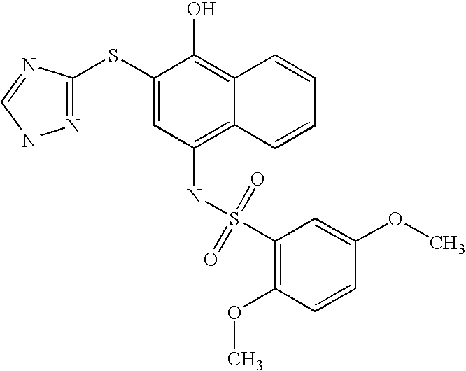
N(C1=C2C(=C(O)C(SC3=NNC=N3)=C1)C=CC=C2)S(C1=C(OC)C=CC(OC)=C1)(=O)=O
